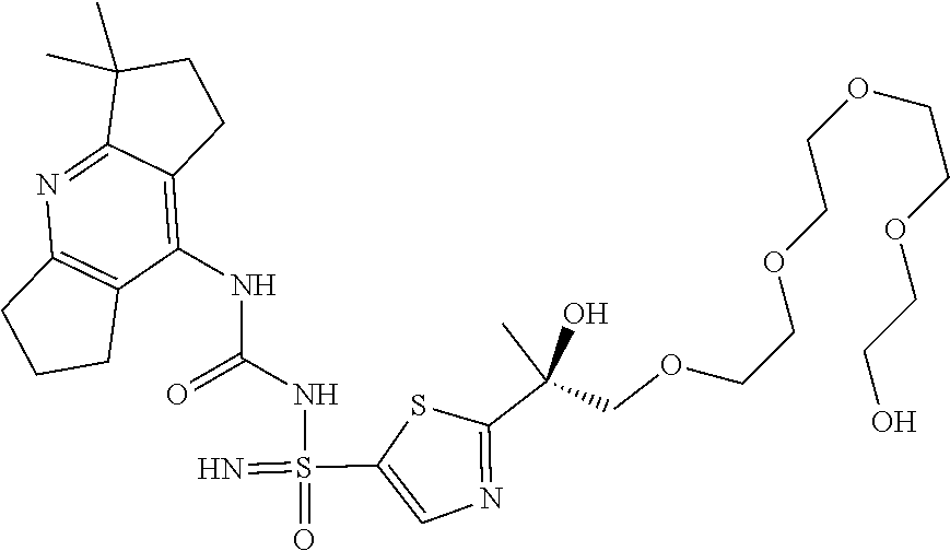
N(C(NS(=O)(=N)C1=CN=C(C(COCCOCCOCCOCCO)(O)C)S1)=O)C1=C2C(=NC3=C1CCC3)C(C)(C)CC2
